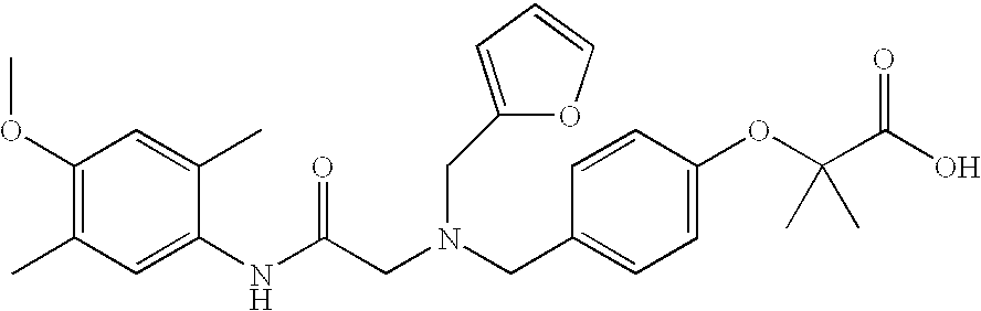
C1(C)=C(OC)C=C(C)C(NC(CN(CC2=CC=C(OC(C(O)=O)(C)C)C=C2)CC2=CC=CO2)=O)=C1
